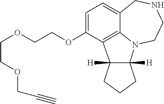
C1=C(OCCOCCOCC#C)C2=C3C(=C1)CNCCN3C1([H])C2([H])CCC1
